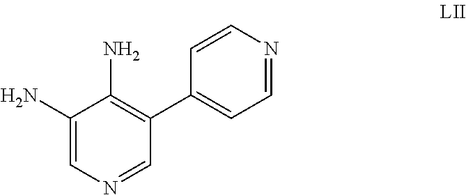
C1=CC(C2=C(N)C(N)=CN=C2)=CC=N1
